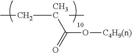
O(C(=O)[CH3C](CC)C)[C4H9(n)]
